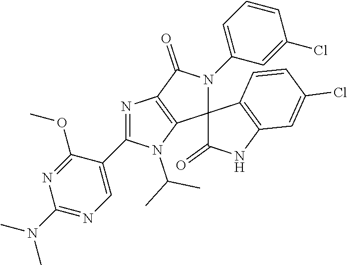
N1=C(C2=CN=C(N(C)C)N=C2OC)N(C(C)C)C2=C1C(=O)N(C1=CC=CC(Cl)=C1)C21C(=O)NC2=C1C=CC(Cl)=C2
